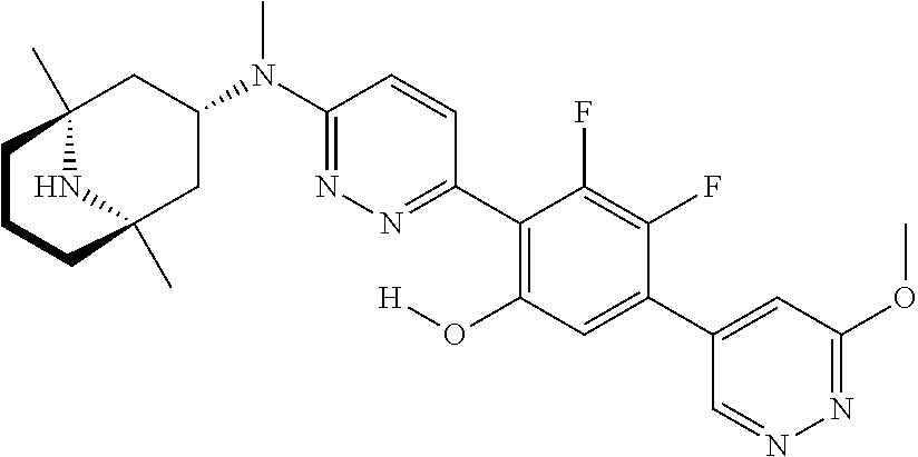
C12(C)NC(C)(CC(N(C3=NN=C(C4=C(O[H])C=C(C5=CC(OC)=NN=C5)C(F)=C4F)C=C3)C)C1)CCC2
